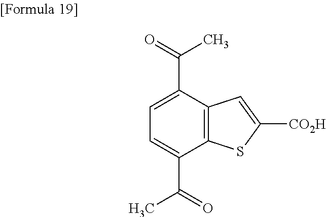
C1=C(C(=O)C)C2=C(C(C(=O)C)=C1)C=C([CO2H])S2
